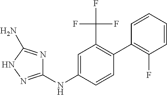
C1(NC2=CC(C(F)(F)F)=C(C3=C(F)C=CC=C3)C=C2)=NNC(N)=N1
